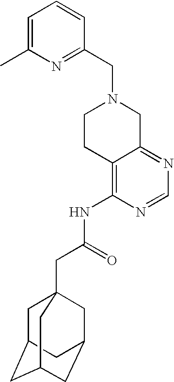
C1(CN2CCC3=C(NC(CC45CC6CC(CC(C4)C6)C5)=O)N=CN=C3C2)=NC(C)=CC=C1
